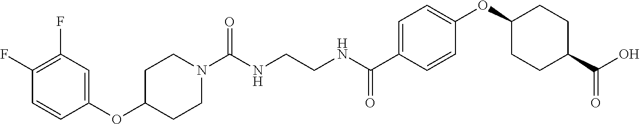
C(NCCNC(C1=CC=C(OC2CCC(C(O)=O)CC2)C=C1)=O)(=O)N1CCC(OC2=CC(F)=C(F)C=C2)CC1
